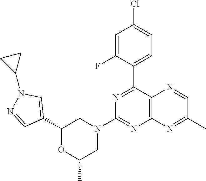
C1(C2=CC=C(Cl)C=C2F)=NC(N2CC(C)OC(C3=CN(C4CC4)N=C3)C2)=NC2=C1N=CC(C)=N2
